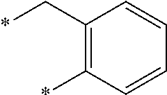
C1(C*)=C(*)C=CC=C1
